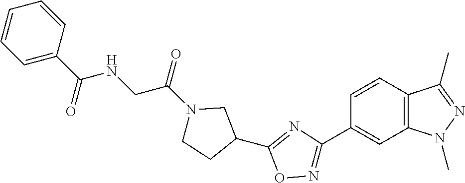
C1(C2=NC(C3=CC4=C(C=C3)C(C)=NN4C)=NO2)CN(C(=O)CNC(C2=CC=CC=C2)=O)CC1
